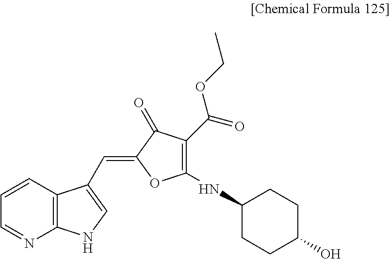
C1=CC2=C(N=C1)NC=C2C=C1OC(NC2CCC(O)CC2)=C(C(=O)OCC)C1=O
